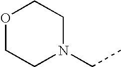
O1CCN(CC)CC1
